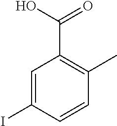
C1=C(I)C=CC(C)=C1C(O)=O
